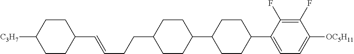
C1(C=CCCC2CCC(C3CCC(C4=CC=C([OC5H11])C(F)=C4F)CC3)CC2)CCC([C3H7])CC1
